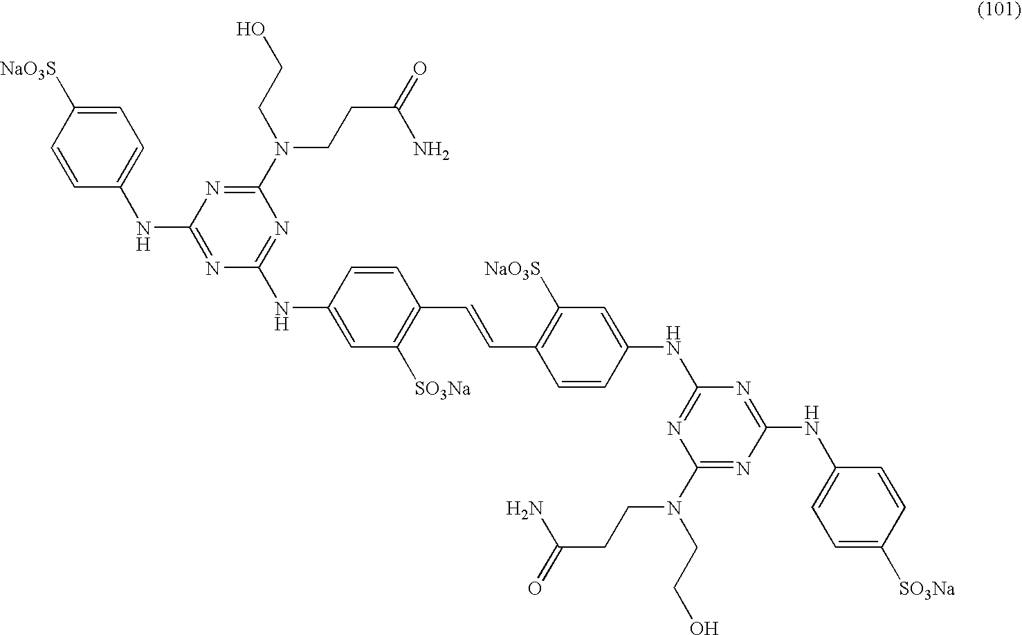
C1=C([NaO3S])C=CC(NC2=NC(NC3=CC([SO3Na])=C(C=CC4=C([NaO3S])C=C(NC5=NC(N(CCC(=O)N)CCO)=NC(NC6=CC=C([SO3Na])C=C6)=N5)C=C4)C=C3)=NC(N(CCC(=O)N)CCO)=N2)=C1
